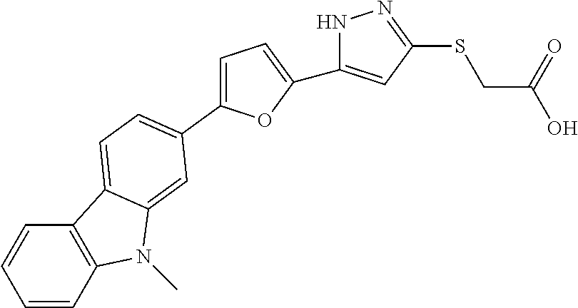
C1=C(C2=CC=C3C4=C(C=CC=C4)N(C)C3=C2)OC(C2=CC(SCC(O)=O)=NN2)=C1
